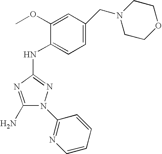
C1(N)=NC(NC2=CC=C(CN3CCOCC3)C=C2OC)=NN1C1=NC=CC=C1
